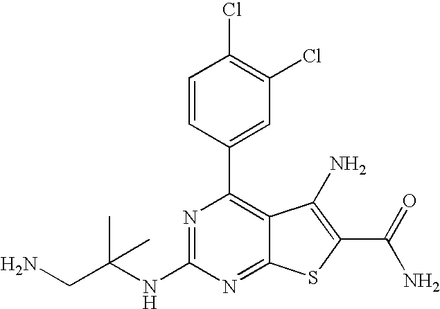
C1=CC(C2=C3C(=NC(NC(CN)(C)C)=N2)SC(C(N)=O)=C3N)=CC(Cl)=C1Cl
